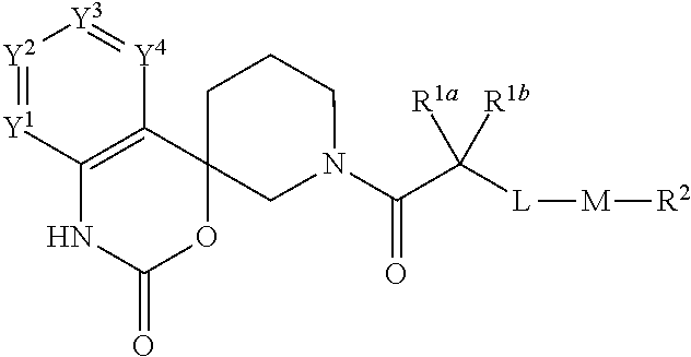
N1(C(C([L][M][R2])([R1a])[R1b])=O)CCCC2(C3=C(NC(=O)O2)[Y1]=[Y2][Y3]=[Y4]3)C1
